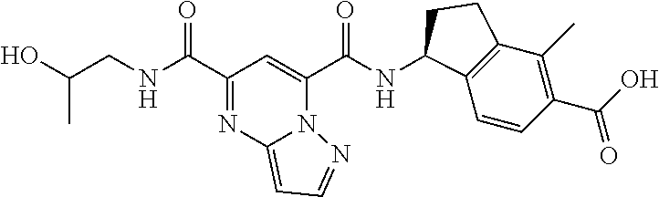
OC(CNC(C1=NC2=CC=NN2C(C(NC2C3=C(C(C)=C(C(O)=O)C=C3)CC2)=O)=C1)=O)C
